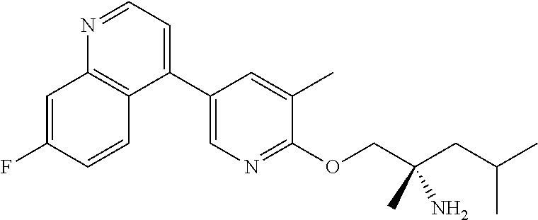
C1(C2=CC=NC3=C2C=CC(F)=C3)=CN=C(OCC(CC(C)C)(C)N)C(C)=C1
